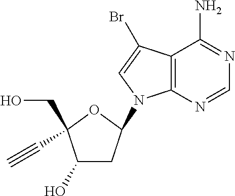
C12=C(N=CN=C1N)N(C1CC(O)C(CO)(C#C)O1)C=C2Br
